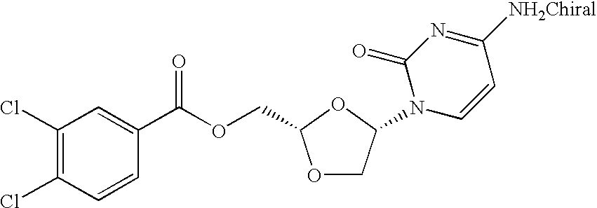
C1(Cl)=C(Cl)C=CC(C(OCC2OCC(N3C=CC([NH2Chiral])=NC3=O)O2)=O)=C1
